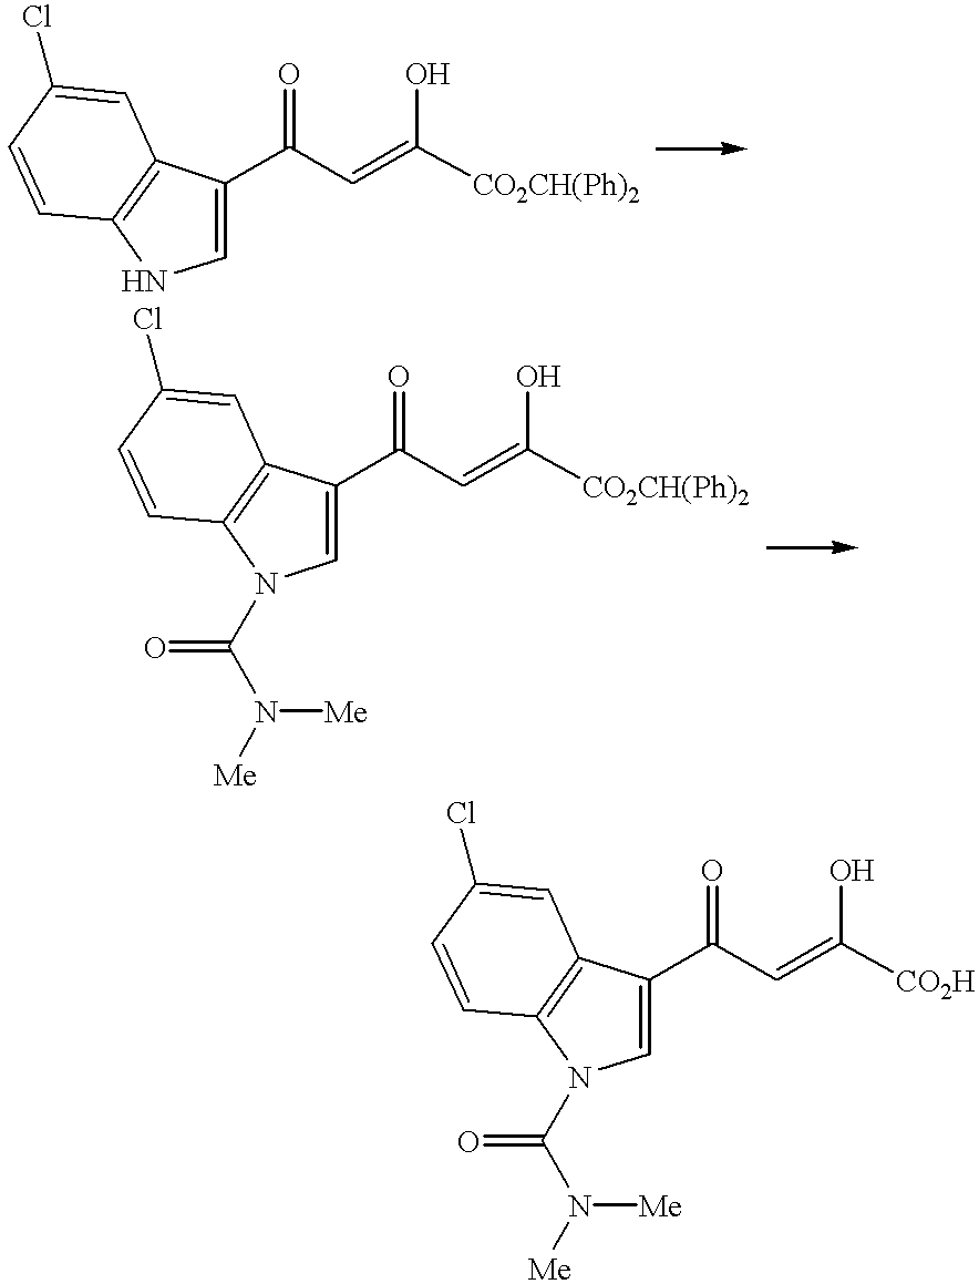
C1(C(C=C(O)[CO2CH(Ph)2])=O)=CNC2=C1C=C(Cl)C=C2.C1(C(C=C(O)[CO2CH(Ph)2])=O)=CN(C(N([Me])[Me])=O)C2=C1C=C(Cl)C=C2.C1(C(C=C(O)[CO2H])=O)=CN(C(N([Me])[Me])=O)C2=C1C=C(Cl)C=C2
